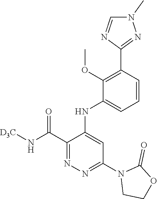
C1(C(N[D3C])=O)=NN=C(N2CCOC2=O)C=C1NC1=CC=CC(C2=NN(C)C=N2)=C1OC
